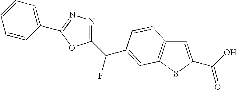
C1=C(C(O)=O)SC2=C1C=CC(C(C1=NN=C(C3=CC=CC=C3)O1)F)=C2
